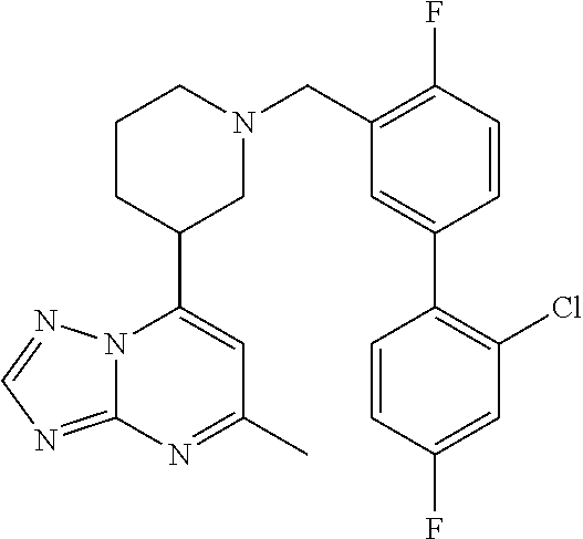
N12C(=NC=N1)N=C(C)C=C2C1CN(CC2=C(F)C=CC(C3=C(Cl)C=C(F)C=C3)=C2)CCC1
